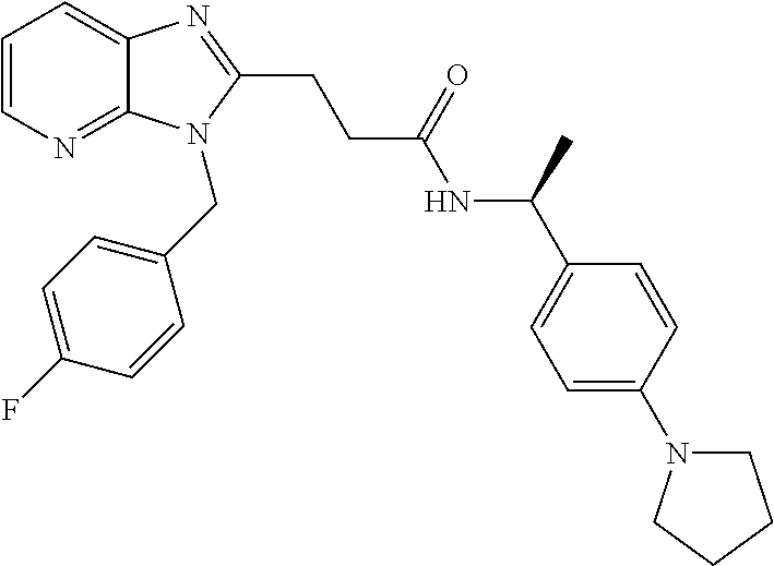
C1=CN=C2C(=C1)N=C(CCC(NC(C1=CC=C(N3CCCC3)C=C1)C)=O)N2CC1=CC=C(F)C=C1
